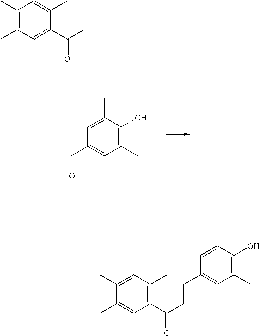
C1(C)=C(C)C=C(C(C)=O)C(C)=C1.C1(C=O)=CC(C)=C(O)C(C)=C1.C1(C)=CC(C)=C(C(=O)C=CC2=CC(C)=C(O)C(C)=C2)C=C1C
